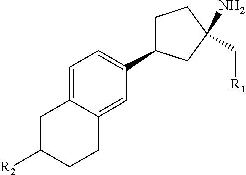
C1=C2C(=CC(C3CCC(C[R1])(N)C3)=C1)CCC([R2])C2
